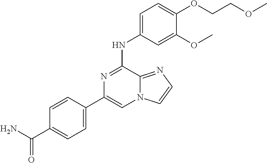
C1(C2=CN3C(=NC=C3)C(NC3=CC=C(OCCOC)C(OC)=C3)=N2)=CC=C(C(=O)N)C=C1
